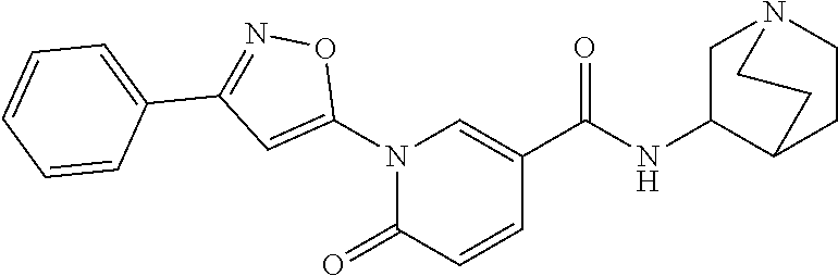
N1(C2=CC(C3=CC=CC=C3)=NO2)C(=O)C=CC(C(NC2C3CCN(C2)CC3)=O)=C1
